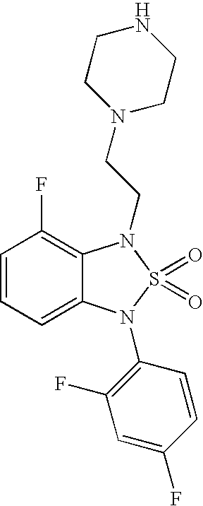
C1=CC=C2C(=C1F)N(CCN1CCNCC1)S(=O)(=O)N2C1=C(F)C=C(F)C=C1
